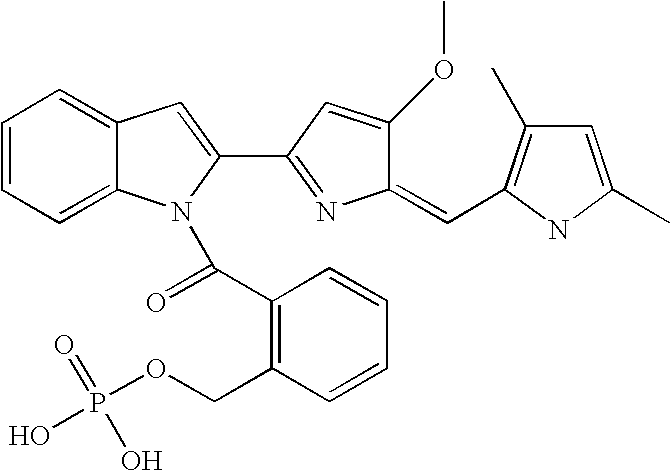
C1=CC=C2C(=C1)C=C(C1=NC(=CC3=C(C)C=C(C)N3)C(OC)=C1)N2C(C1=C(COP(O)(O)=O)C=CC=C1)=O
